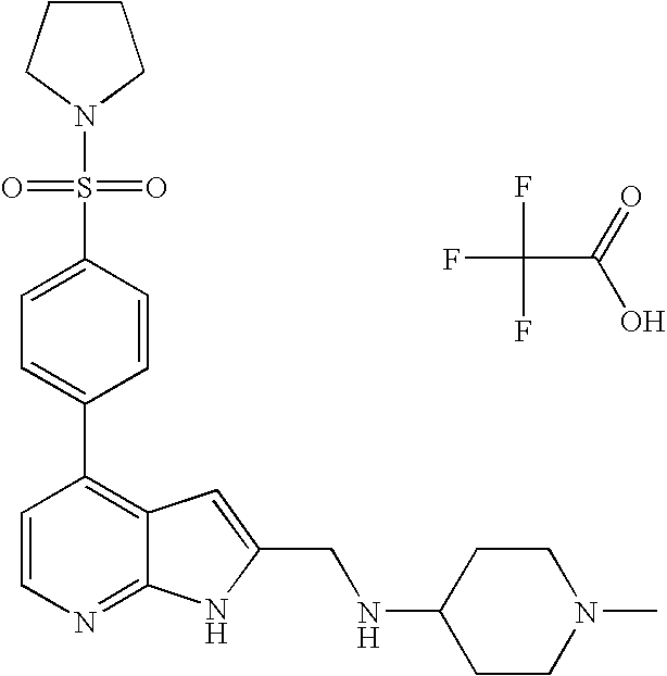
FC(F)(C(=O)O)F.C1(C2=C3C(=NC=C2)NC(CNC2CCN(C)CC2)=C3)=CC=C(S(N2CCCC2)(=O)=O)C=C1
